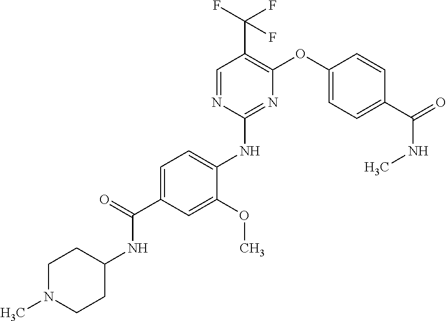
C1=C(C(=O)NC2CCN(C)CC2)C=C(OC)C(NC2=NC(OC3=CC=C(C(NC)=O)C=C3)=C(C(F)(F)F)C=N2)=C1
